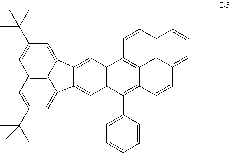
C1=CC2=C3C4=C1C1=C(C(C5=CC=CC=C5)=C4C=CC3=CC=C2)C=C2C(=C1)C1=CC(C(C)(C)C)=CC3=C1C2=CC(C(C)(C)C)=C3
